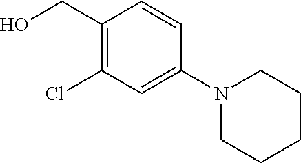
C1(CO)=C(Cl)C=C(N2CCCCC2)C=C1
